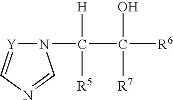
N1(C(C([R6])(O)[R7])([H])[R5])[Y]=CN=C1
